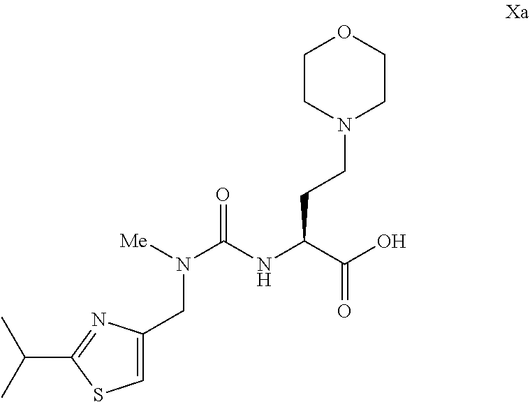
O1CCN(CCC(C(O)=O)NC(N([Me])CC2=CSC(C(C)C)=N2)=O)CC1
